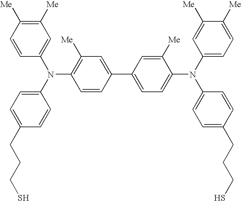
C1=CC([Me])=C([Me])C=C1N(C1=CC=C(CCCS)C=C1)C1=C([Me])C=C(C2=CC=C(N(C3=CC=C([Me])C([Me])=C3)C3=CC=C(CCCS)C=C3)C([Me])=C2)C=C1
